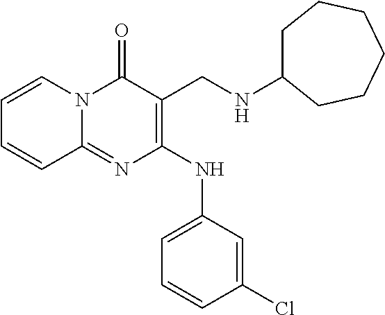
C1=CN2C(=NC(NC3=CC=CC(Cl)=C3)=C(CNC3CCCCCC3)C2=O)C=C1
